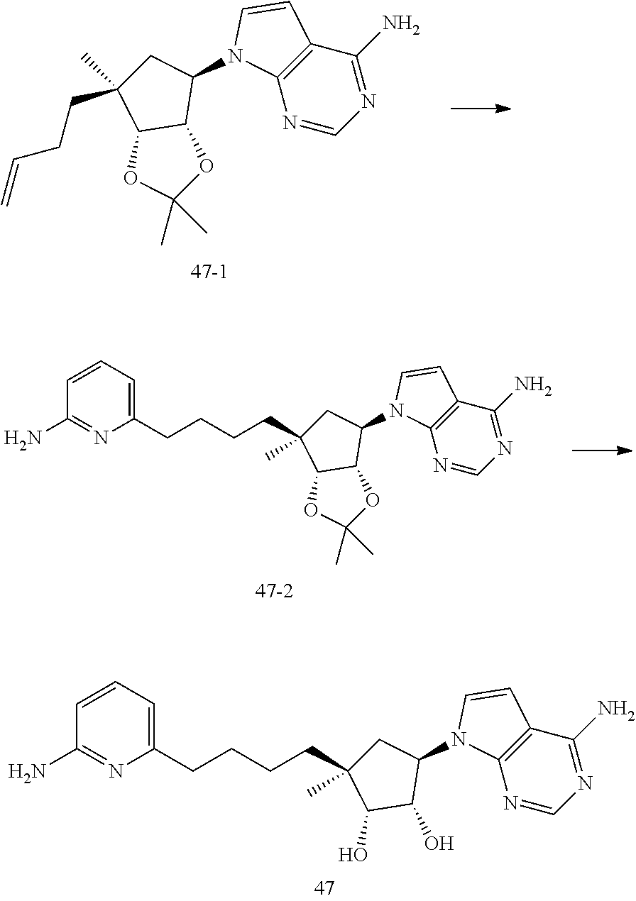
C12=C(N=CN=C1N)N(C1CC(CCC=C)(C)C3C1OC(C)(C)O3)C=C2.C12=C(N=CN=C1N)N(C1CC(C)(CCCCC3=CC=CC(N)=N3)C3C1OC(C)(C)O3)C=C2.C12=C(N=CN=C1N)N(C1CC(C)(CCCCC3=CC=CC(N)=N3)C(O)C1O)C=C2
